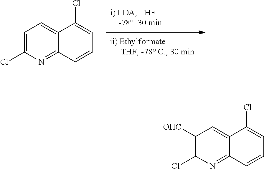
C1=C(Cl)N=C2C(=C1)C(Cl)=CC=C2.C1([OHC])=C(Cl)N=C2C(=C1)C(Cl)=CC=C2
